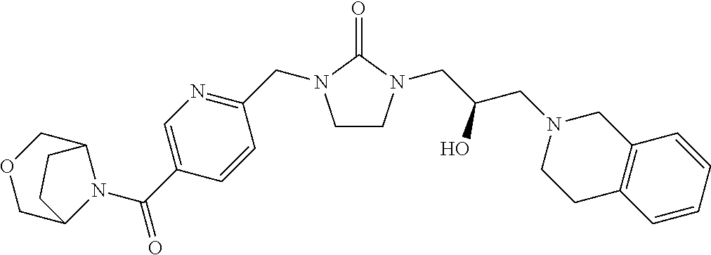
C1CN(CC(CN2CCC3=C(C2)C=CC=C3)O)C(=O)N1CC1=NC=C(C(=O)N2C3COCC2CC3)C=C1
